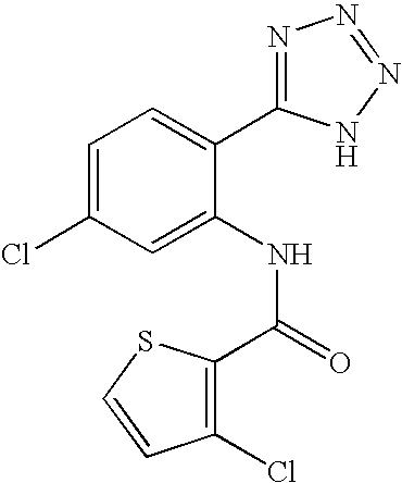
C1=C(Cl)C=C(NC(=O)C2=C(Cl)C=CS2)C(C2=NN=NN2)=C1
